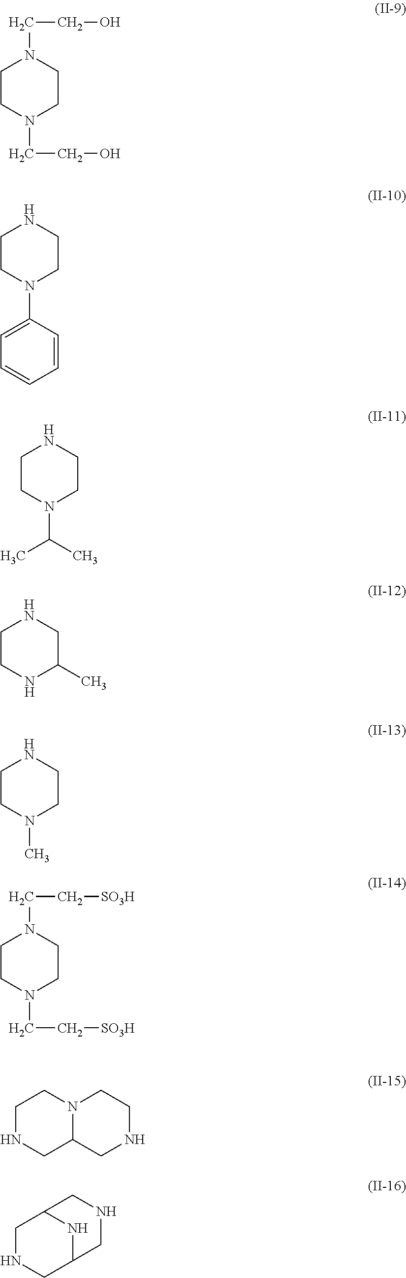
C1CN(CCO)CCN1CCO.C1CN(C2=CC=CC=C2)CCN1.C1CN(C(C)C)CCN1.C1CNC(C)CN1.C1CN(C)CCN1.C1CN(CC[SO3H])CCN1CC[SO3H].C1NCC2N(C1)CCNC2.C1NCC2NC1CNC2
